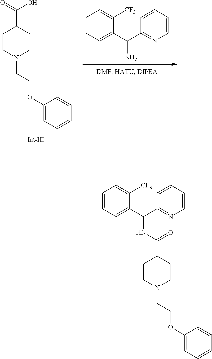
C1CN(CCOC2=CC=CC=C2)CCC1C(=O)O.C1=CC=C(C(C2=NC=CC=C2)N)C([CF3])=C1.C1CN(CCOC2=CC=CC=C2)CCC1C(NC(C1=CC=CC=C1[CF3])C1=NC=CC=C1)=O
